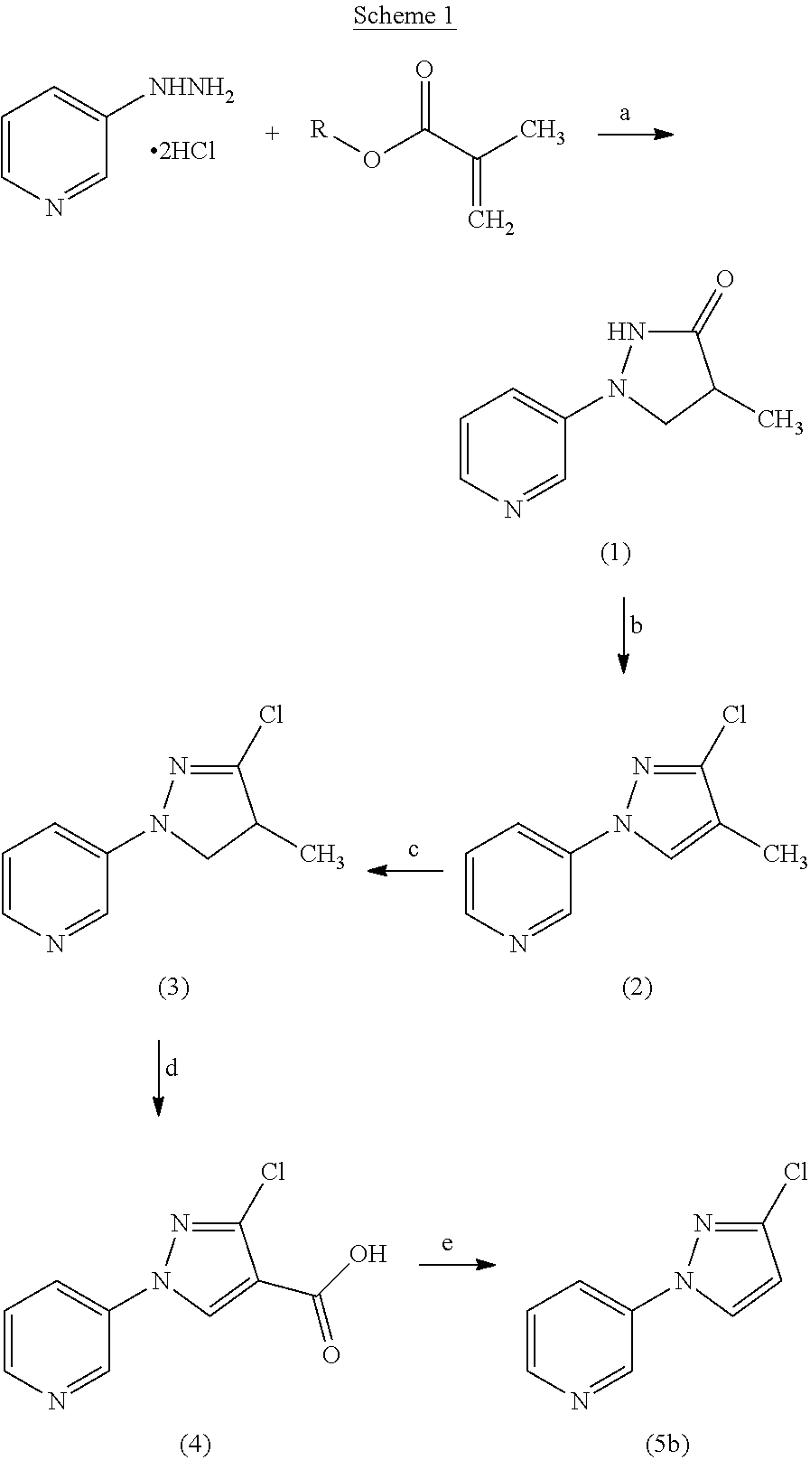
C1=CN=CC([NHNH2])=C1.[R]OC(C(C)=C)=O.C1=CN=CC(N2NC(=O)C(C)C2)=C1.C1=CN=CC(N2N=C(Cl)C(C)C2)=C1.C1=CN=CC(N2N=C(Cl)C(C)=C2)=C1.C1=CN=CC(N2N=C(Cl)C(C(=O)O)=C2)=C1.C1=CN=CC(N2N=C(Cl)C=C2)=C1
